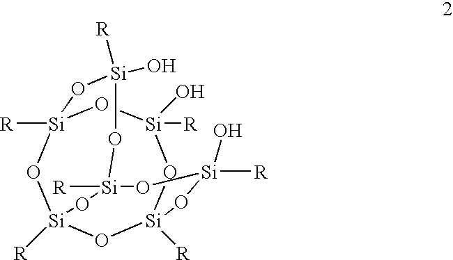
O1[Si]2([R])O[Si]3([R])O[Si]([R])(O[Si]1(O)[R])O[Si](O)([R])O[Si]([R])(O3)O[Si](O)([R])O2
